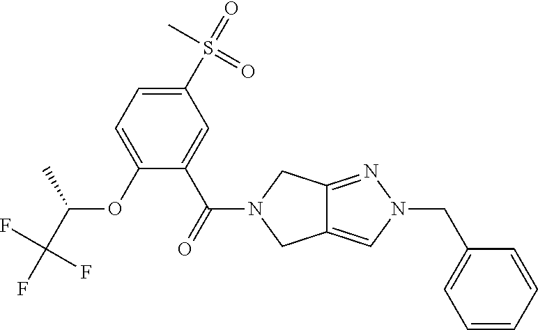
C1(S(=O)(=O)C)=CC=C(OC(C)C(F)(F)F)C(C(=O)N2CC3=CN(CC4=CC=CC=C4)N=C3C2)=C1
